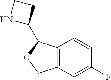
C12=C(C=CC(F)=C1)C(C1CCN1)OC2
